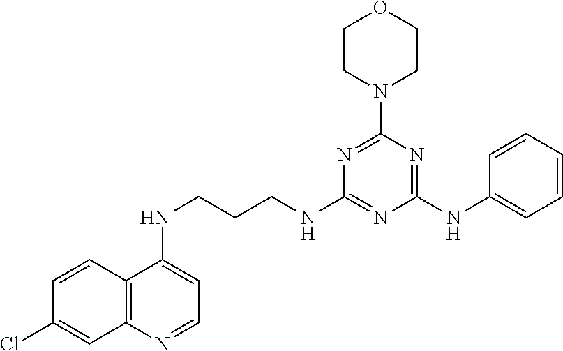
C12=C(N=CC=C1NCCCNC1=NC(NC3=CC=CC=C3)=NC(N3CCOCC3)=N1)C=C(Cl)C=C2
